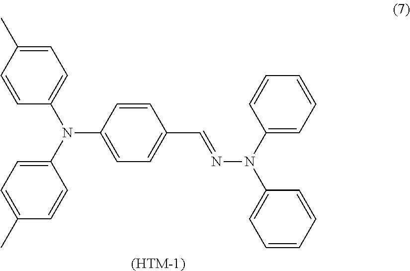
C1=C(C)C=CC(N(C2=CC=C(C)C=C2)C2=CC=C(C=NN(C3=CC=CC=C3)C3=CC=CC=C3)C=C2)=C1.[(HTM-1)]
